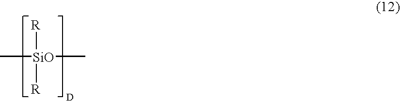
[R][SiO](C)([R])C
